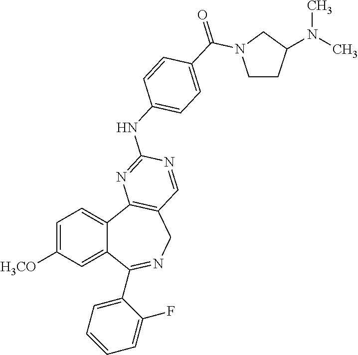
C1=C([H3CO])C=C2C(=C1)C1=C(CN=C2C2=CC=CC=C2F)C=NC(NC2=CC=C(C(=O)N3CCC(N(C)C)C3)C=C2)=N1
